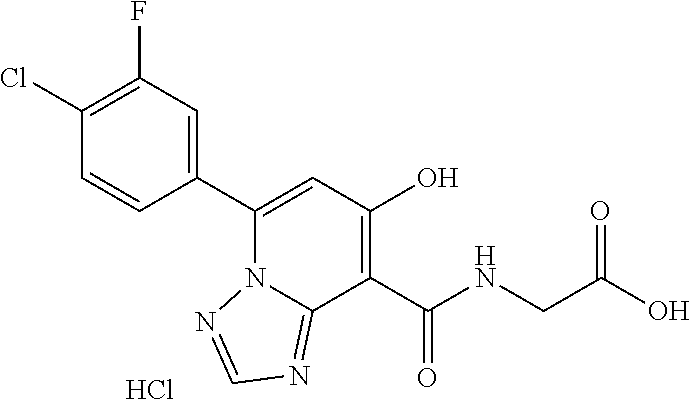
C1(C2=CC(O)=C(C(NCC(O)=O)=O)C3=NC=NN23)=CC(F)=C(Cl)C=C1.Cl
